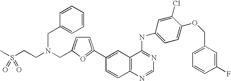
C1(C2=CC=C(CN(CCS(=O)(=O)C)CC3=CC=CC=C3)O=2)=CC2=C(C=C1)N=CN=C2NC1=CC=C(OCC2=CC=CC(F)=C2)C(Cl)=C1
